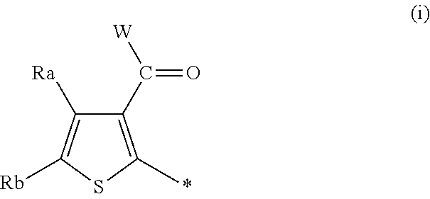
C1(C([W])=O)=C(C)SC([Rb])=C1[Ra]
